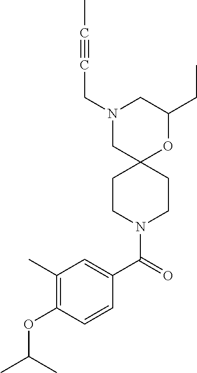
N1(CC#CC)CC2(OC(CC)C1)CCN(C(C1=CC(C)=C(OC(C)C)C=C1)=O)CC2
